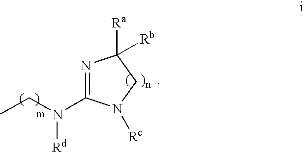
N1=C(N(CC)[Rd])N([Rc])CC1([Ra])[Rb]
